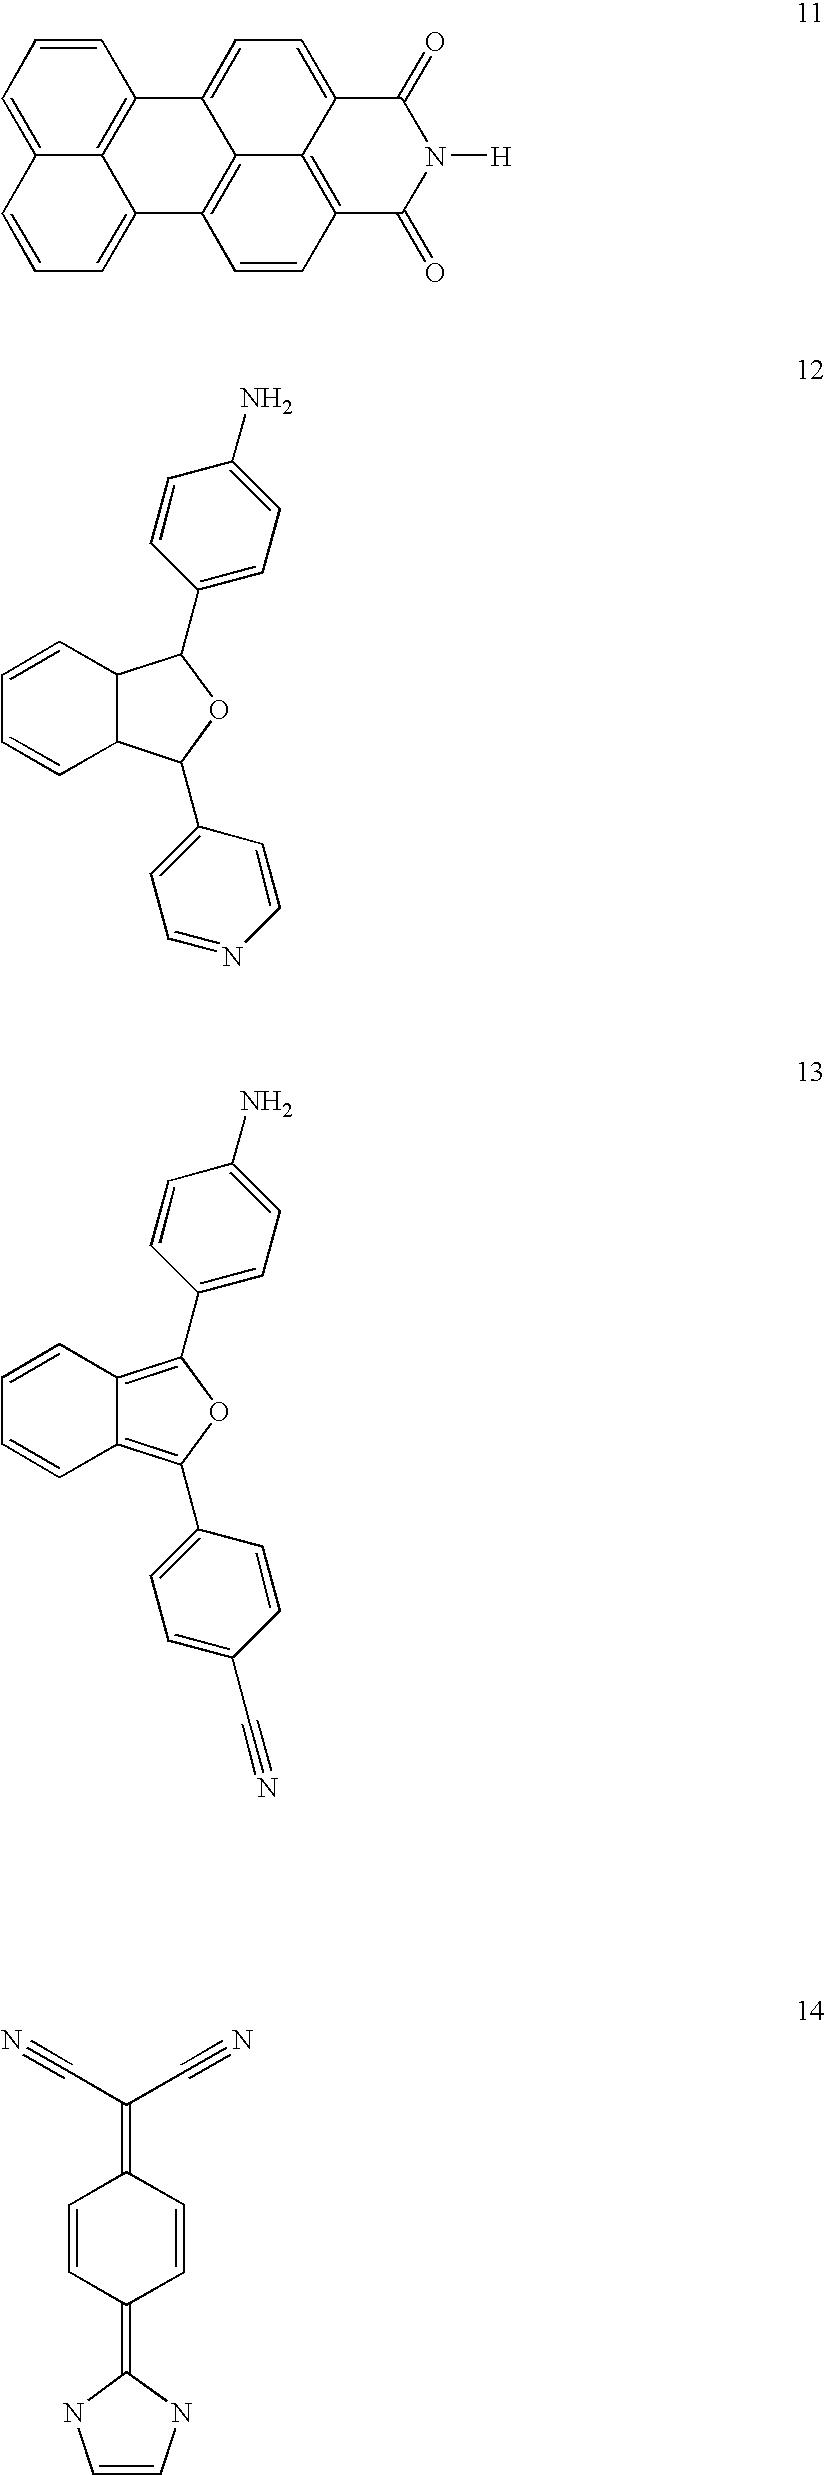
C1=CC=CC2C1C(C1=CC=C(N)C=C1)OC2C1=CC=NC=C1.C1=CC=CC2=C(C3=CC=C(C#N)C=C3)OC(C3=CC=C(N)C=C3)=C12.C1=C2C3=C(C=C1)C1=CC=C4C5=C(C=CC(=C15)C3=CC=C2)C(=O)N([H])C4=O.C(=C1C=CC(=C2NC=CN2)C=C1)(C#N)C#N
